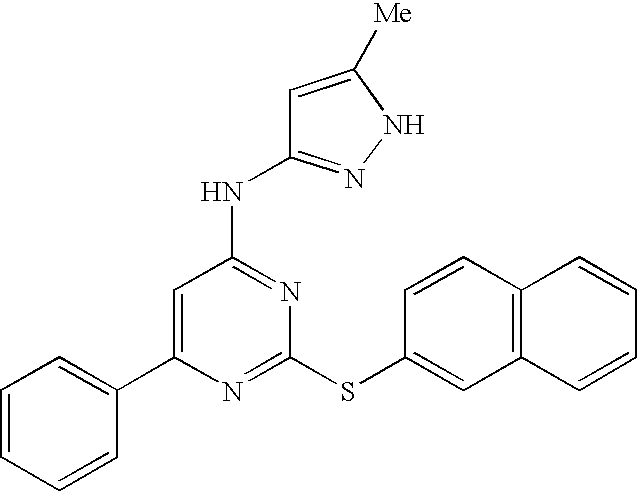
C1(C2=CC=CC=C2)=CC(NC2=NNC([Me])=C2)=NC(SC2=CC3=C(C=C2)C=CC=C3)=N1
